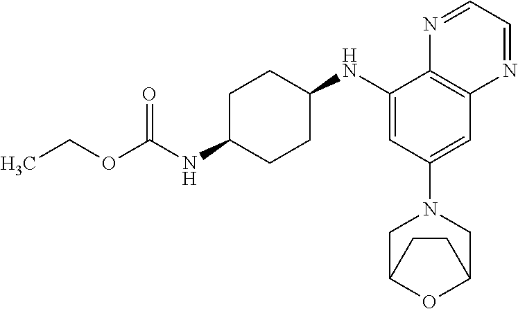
C1(NC2CCC(NC(OCC)=O)CC2)=CC(N2CC3OC(C2)CC3)=CC2=C1N=CC=N2
